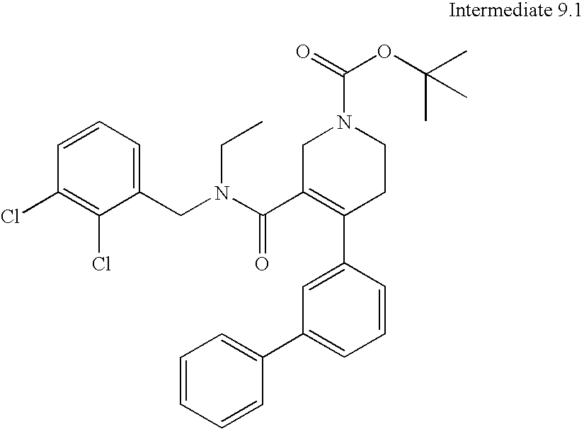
C1=CC(C2=C(C(=O)N(CC)CC3=CC=CC(Cl)=C3Cl)CN(C(=O)OC(C)(C)C)CC2)=CC(C2=CC=CC=C2)=C1
